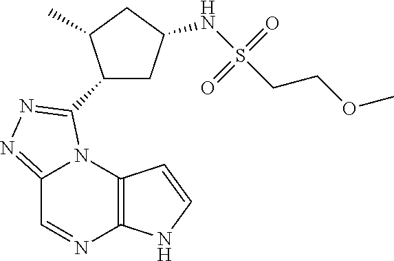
C12=C(N3C(=NN=C3C3CC(NS(CCOC)(=O)=O)CC3C)C=N1)C=CN2
